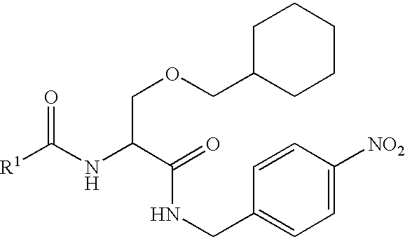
O=C(NC(C(=O)NCC1=CC=C([NO2])C=C1)COCC1CCCCC1)[R1]
